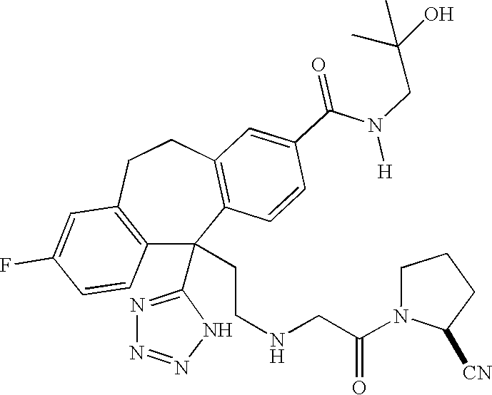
FC1=CC2=C(C=C1)C(C1=NN=NN1)(CCNCC(N1C([CN])CCC1)=O)C1=C(CC2)C=C(C(N([H])CC(O)(C)C)=O)C=C1
